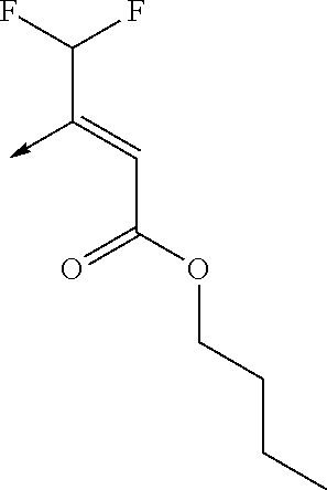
C(C(OCCCC)=O)=C(C(F)F)->C
